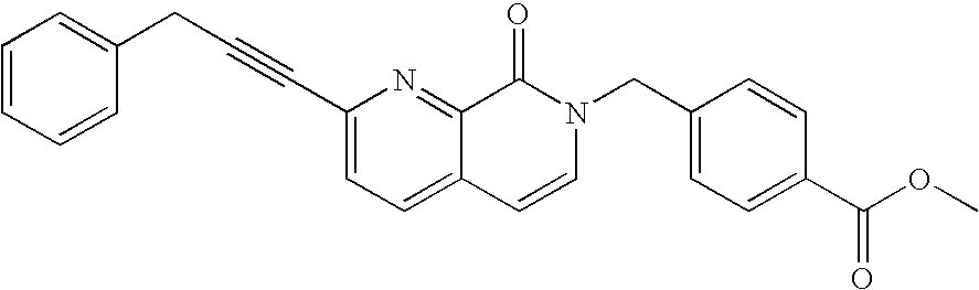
C1=CC=CC(CC#CC2=CC=C3C(=N2)C(=O)N(CC2=CC=C(C(OC)=O)C=C2)C=C3)=C1
